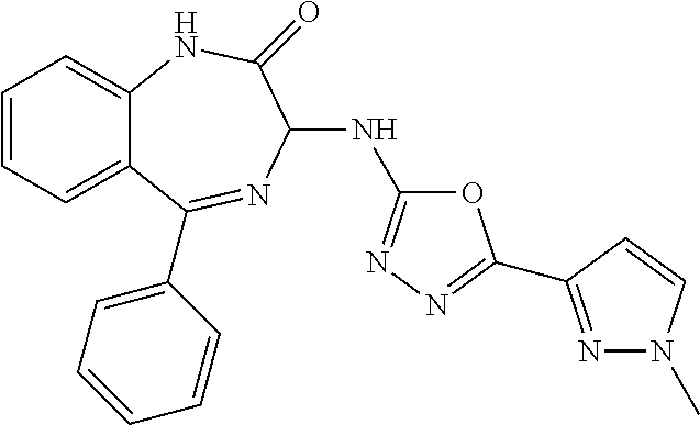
C1=CC=C2C(=C1)NC(=O)C(NC1=NN=C(C3=NN(C)C=C3)O1)N=C2C1=CC=CC=C1
